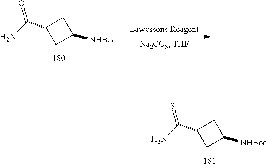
C(C1CC([NHBoc])C1)(N)=S.C(C1CC([NHBoc])C1)(N)=O
